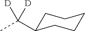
C1C(C(C)([D])[D])CCCC1
